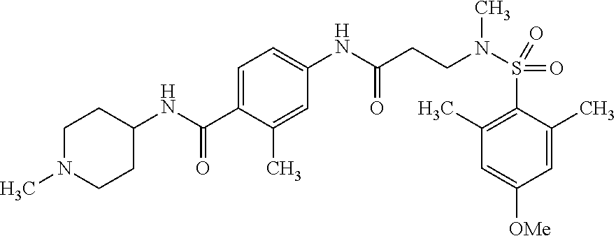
C1=C(C)C(S(=O)(=O)N(CCC(NC2=CC=C(C(NC3CCN(C)CC3)=O)C(C)=C2)=O)C)=C(C)C=C1[OMe]
